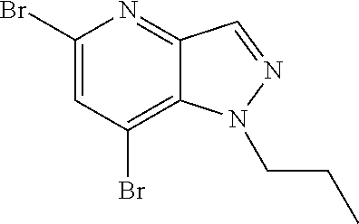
C1(Br)=CC(Br)=C2C(=N1)C=NN2CCC
